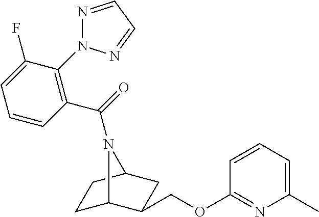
C1C2C(COC3=NC(C)=CC=C3)CC(C1)N2C(=O)C1=C(N2N=CC=N2)C(F)=CC=C1
